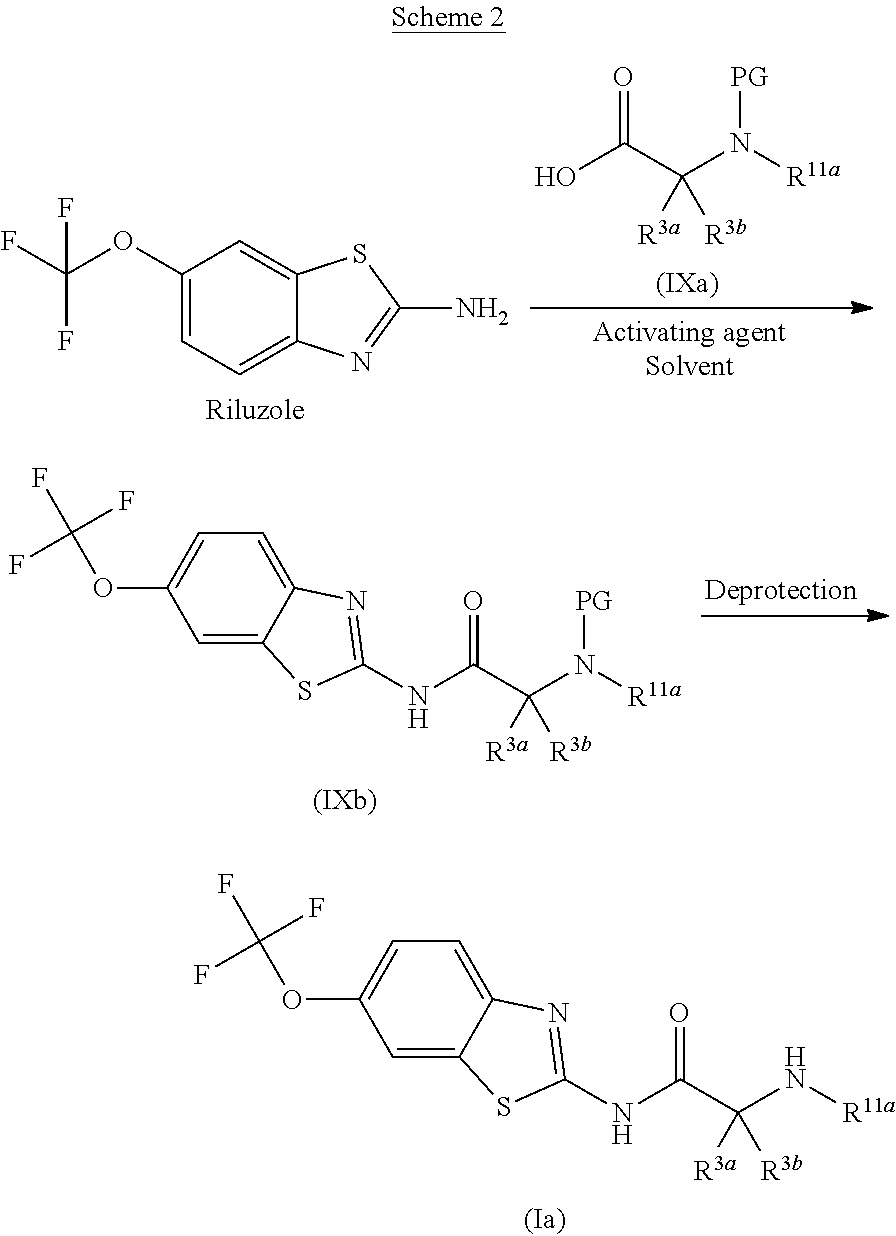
C1(OC(F)(F)F)=CC=C2C(=C1)SC(NC(C(N[R11a])([R3a])[R3b])=O)=N2.C1(OC(F)(F)F)=CC=C2C(=C1)SC(N)=N2.OC(C(N([R11a])[PG])([R3a])[R3b])=O.C1(OC(F)(F)F)=CC=C2C(=C1)SC(NC(C(N([R11a])[PG])([R3a])[R3b])=O)=N2
